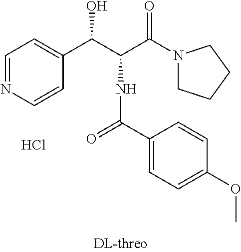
C1=NC=CC(C(C(C(N2CCCC2)=O)NC(=O)C2=CC=C(OC)C=C2)O)=C1.Cl
